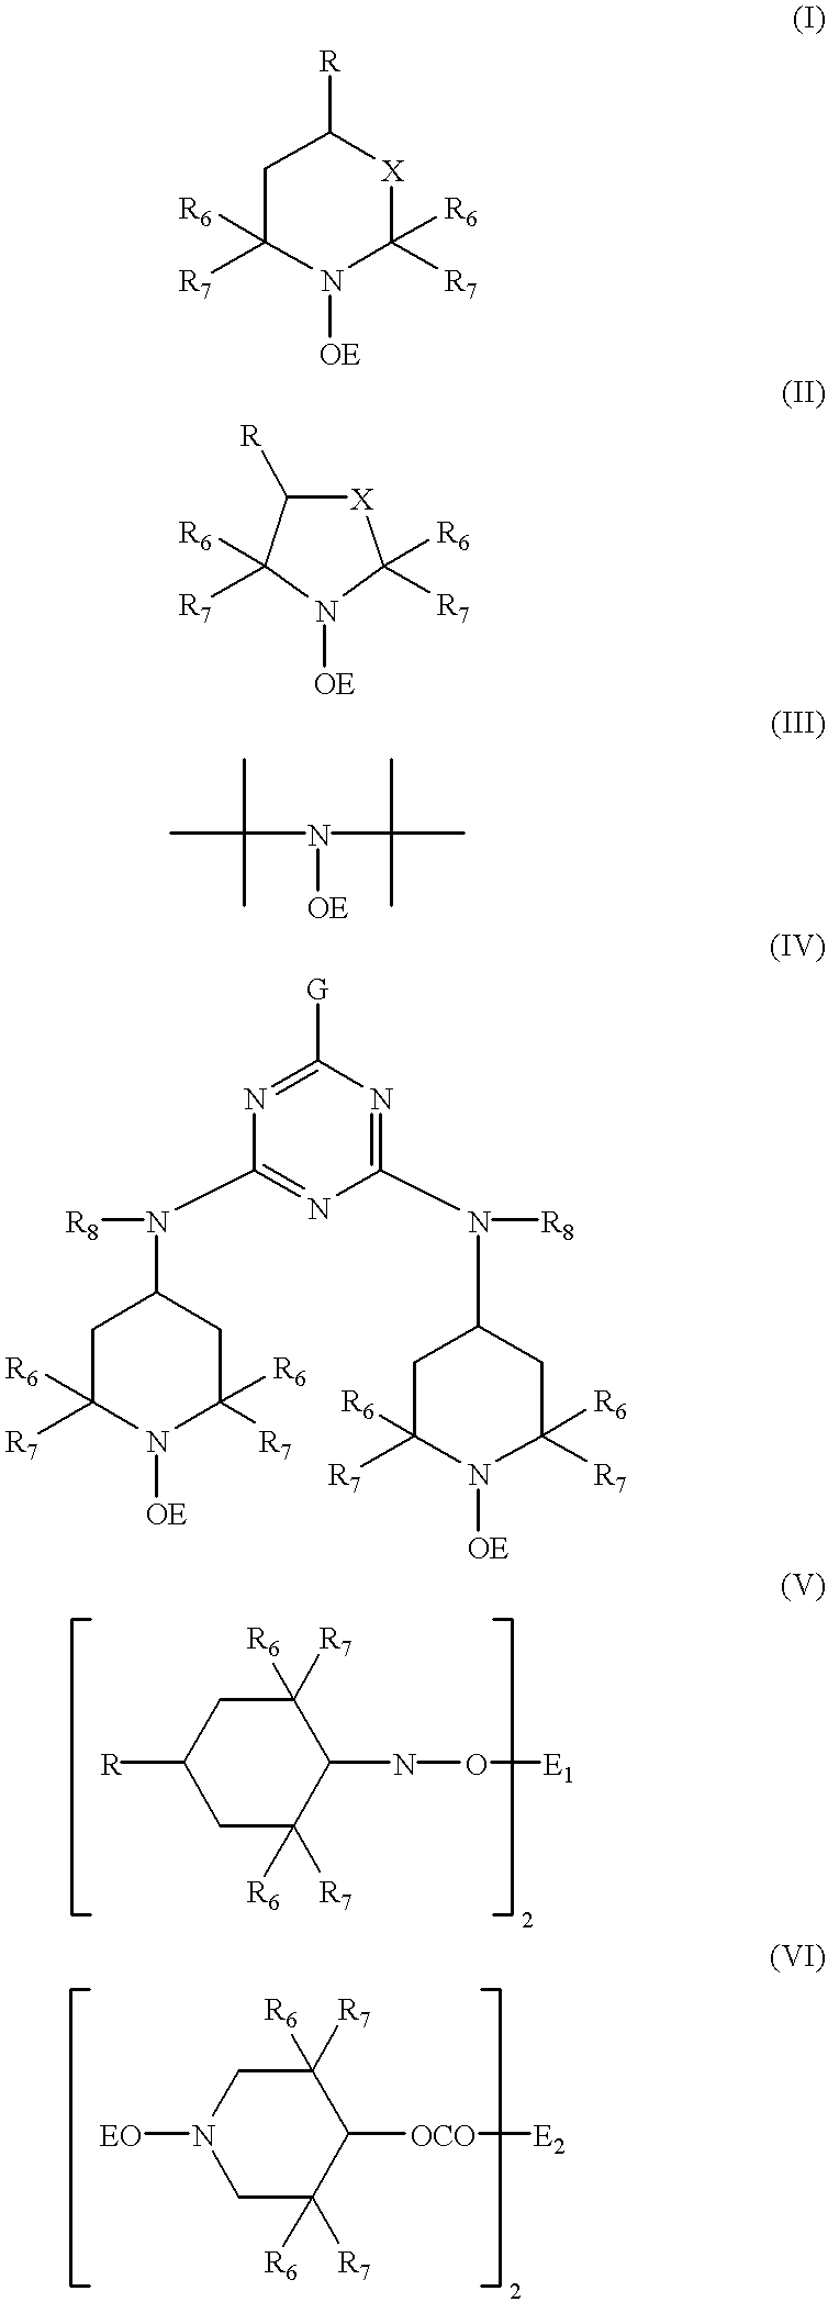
C1C([R7])([R6])N([OE])C([R6])([R7])[X]C1[R].[X]1C([R])C([R6])([R7])N([OE])C1([R6])[R7].C(N(C(C)(C)C)[OE])(C)(C)C.N1=C([G])N=C(N(C2CC([R6])([R7])N([OE])C([R6])([R7])C2)[R8])N=C1N(C1CC([R6])([R7])N([OE])C([R6])([R7])C1)[R8].C1([R])CC([R6])([R7])C(NO[E1])C([R6])([R7])C1.N1([EO])CC([R6])([R7])C([OCO][E2])C([R6])([R7])C1
